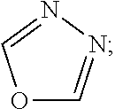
O1C=NN=C1
